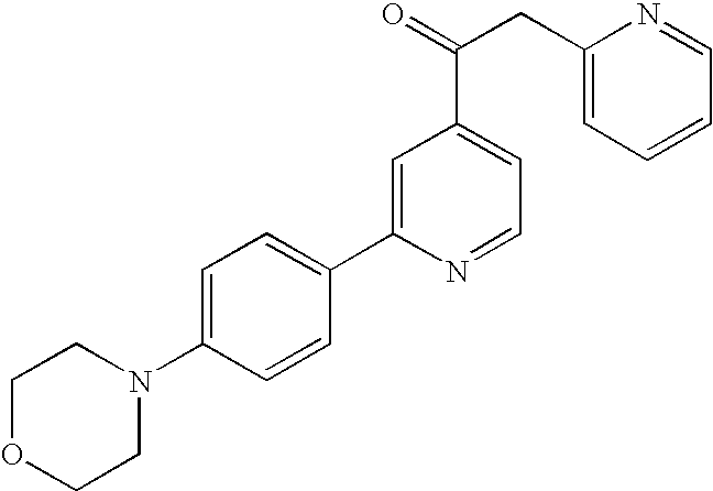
C1(C2=CC(C(CC3=CC=CC=N3)=O)=CC=N2)=CC=C(N2CCOCC2)C=C1
